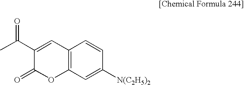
C12=C(C=C([N(C2H5)2])C=C1)OC(=O)C(C(=O)C)=C2
